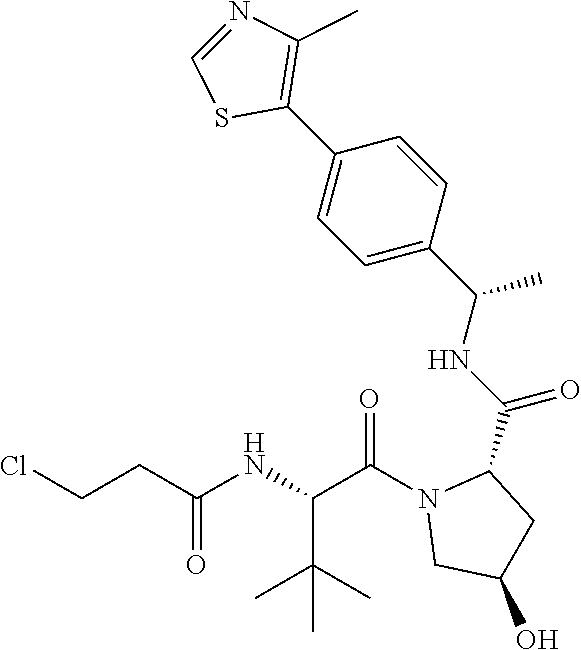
C(CC(NC(C(N1CC(O)CC1C(NC(C1=CC=C(C2=C(C)N=CS2)C=C1)C)=O)=O)C(C)(C)C)=O)Cl
